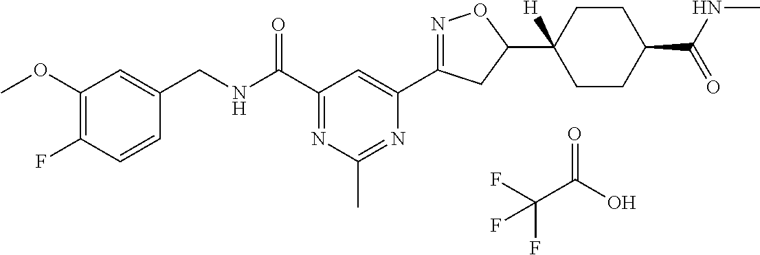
C1(OC)=C(F)C=CC(CNC(C2=NC(C)=NC(C3=NOC(C4([H])CCC(C(NC)=O)CC4)C3)=C2)=O)=C1.O=C(O)C(F)(F)F
